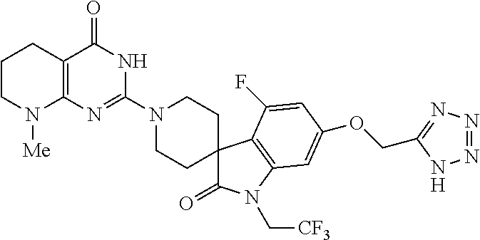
C1CN([Me])C2=C(C1)C(=O)NC(N1CCC3(CC1)C(=O)N(C[CF3])C1=C3C(F)=CC(OCC3=NN=NN3)=C1)=N2
